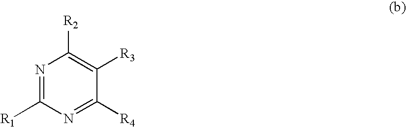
N1=C([R1])N=C([R4])C([R3])=C1[R2]
